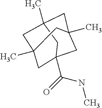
C1C2(C(NC)=O)CC3(C)CC(C)(CC1(C)C3)C2
